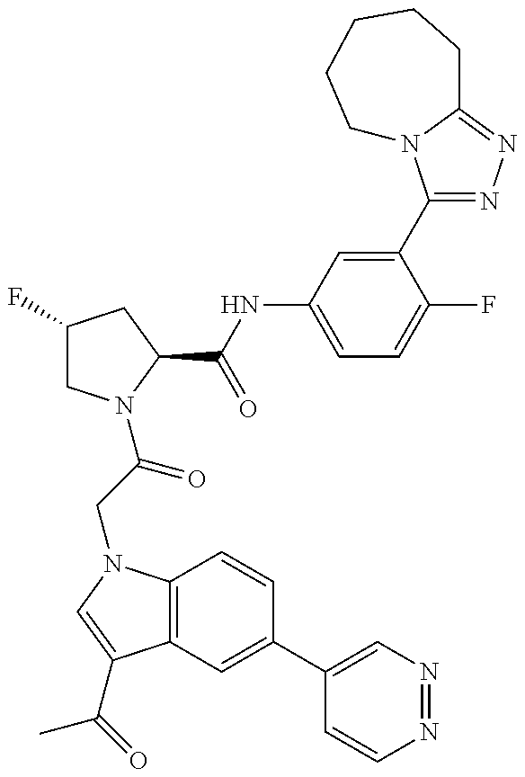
C1(F)CN(C(CN2C3=C(C(C(=O)C)=C2)C=C(C2=CN=NC=C2)C=C3)=O)C(C(NC2=CC=C(F)C(C3=NN=C4N3CCCCC4)=C2)=O)C1
